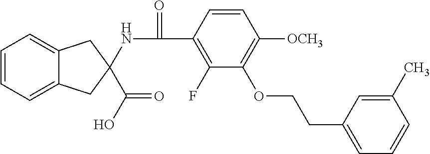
C12=CC=CC=C1CC(C(=O)O)(NC(=O)C1=C(F)C(OCCC3=CC=CC(C)=C3)=C([OCH3])C=C1)C2
